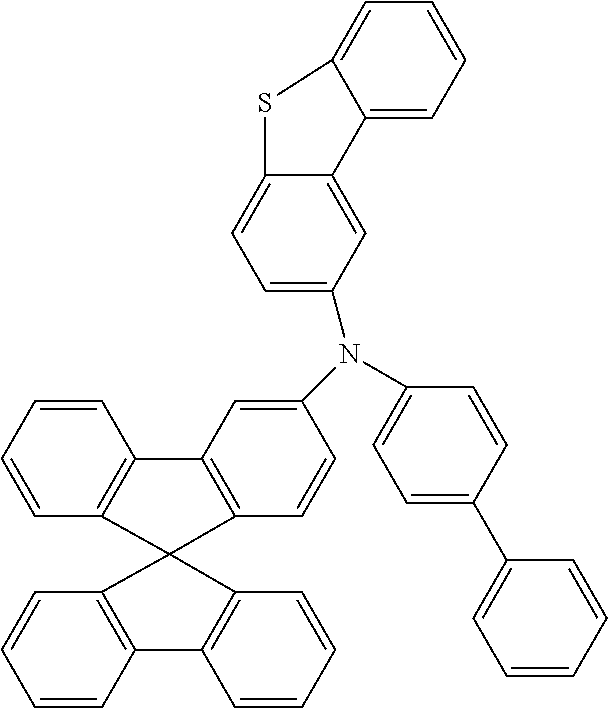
C1=CC2=C(C=C1)C1(C3=C2C=CC=C3)C2=C(C=CC=C2)C2=C1C=CC(N(C1=CC=C(C3=CC=CC=C3)C=C1)C1=CC=C3C(=C1)C1=CC=CC=C1S3)=C2
